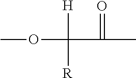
COC([H])([R])C(=O)C
